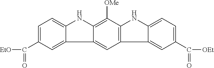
C1=C(C([EtO])=O)C=C2C(=C1)NC1=C([OMe])C3=C(C=C21)C1=CC(C([OEt])=O)=CC=C1N3
